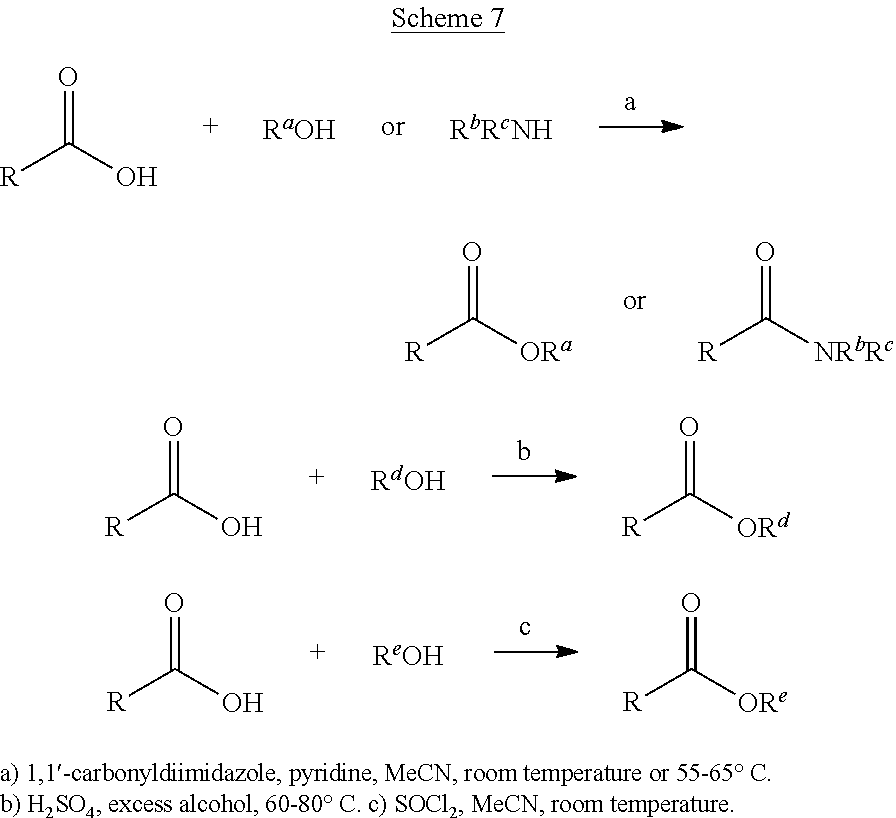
[R]C(O)=O.[R]C([ORa])=O.[R]C([NRbRc])=O.[R]C(O)=O.[R]C([ORd])=O.[R]C(O)=O.[R]C([ORe])=O
